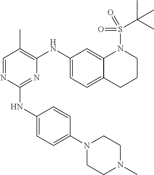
C1=NC(NC2=CC=C(N3CCN(C)CC3)C=C2)=NC(NC2=CC=C3C(=C2)N(S(=O)(C(C)(C)C)=O)CCC3)=C1C
